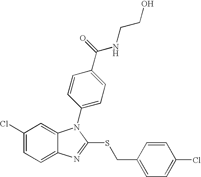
C1(Cl)=CC=C2C(=C1)N(C1=CC=C(C(=O)NCCO)C=C1)C(SCC1=CC=C(Cl)C=C1)=N2
